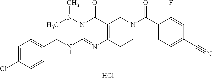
C1=C(Cl)C=CC(CNC2=NC3=C(C(=O)N2N(C)C)CN(C(C2=CC=C(C#N)C=C2F)=O)CC3)=C1.Cl
